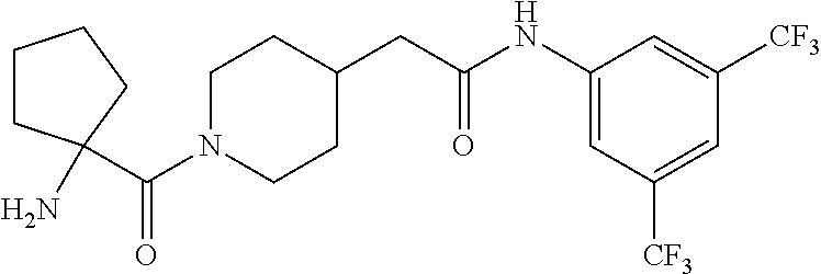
C(N1CCC(CC(NC2=CC([CF3])=CC([CF3])=C2)=O)CC1)(=O)C1(N)CCCC1
